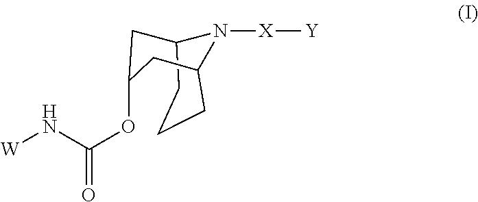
C12CCCC(CC(OC(N[W])=O)C1)N2[X][Y]
